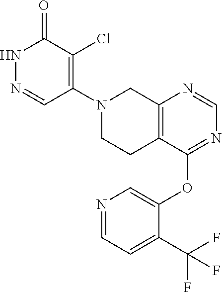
N1=C(OC2=CN=CC=C2C(F)(F)F)C2=C(N=C1)CN(C1=C(Cl)C(=O)NN=C1)CC2
